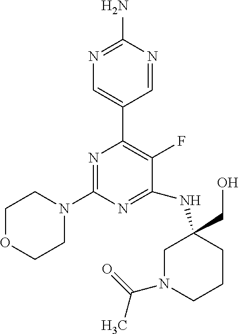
N1=C(N)N=CC(C2=C(F)C(NC3(CO)CN(C(C)=O)CCC3)=NC(N3CCOCC3)=N2)=C1
